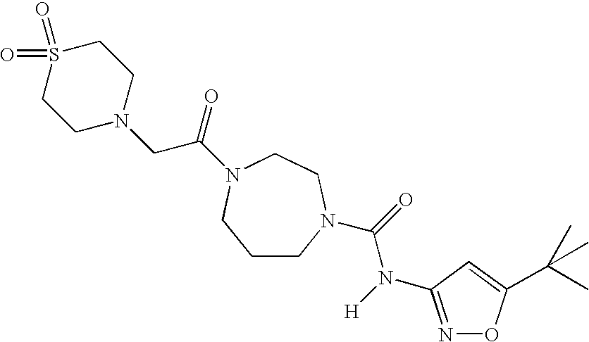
C1CN(C(=O)N(C2=NOC(C(C)(C)C)=C2)[H])CCN(C(=O)CN2CCS(=O)(=O)CC2)C1
